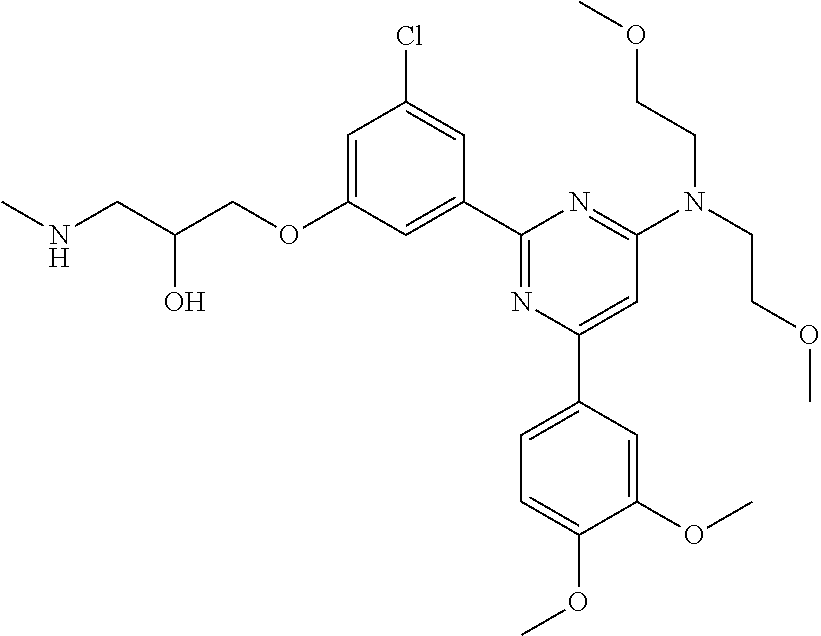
N(CC(COC1=CC(Cl)=CC(C2=NC(C3=CC=C(OC)C(OC)=C3)=CC(N(CCOC)CCOC)=N2)=C1)O)C
